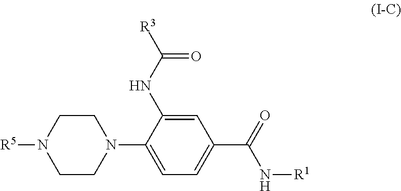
C1CN([R5])CCN1C1=CC=C(C(N[R1])=O)C=C1NC([R3])=O
